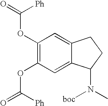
C1(OC(=O)[Ph])=C(OC(=O)[Ph])C=C2C(=C1)CCC2N(C)[boc]
